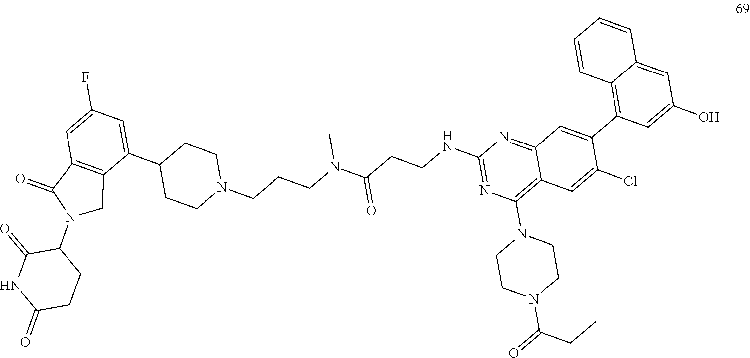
C1(NCCC(N(CCCN2CCC(C3=CC(F)=CC4=C3CN(C3C(=O)NC(=O)CC3)C4=O)CC2)C)=O)=NC(N2CCN(C(CC)=O)CC2)=C2C(=N1)C=C(C1=C3C(=CC(O)=C1)C=CC=C3)C(Cl)=C2
